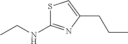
C(C)CC1=CSC(NCC)=N1
